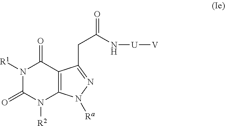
N1([R1])C(=O)N([R2])C2=C(C1=O)C(CC(=O)N[U][V])=NN2[Ra]
